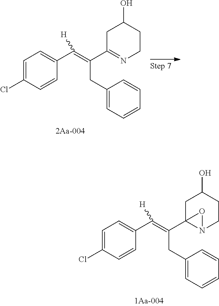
C(C12N(CCC(O)C1)O2)(=C(C1=CC=C(Cl)C=C1)[H])CC1=CC=CC=C1.C(C1=NCCC(O)C1)(=C(C1=CC=C(Cl)C=C1)[H])CC1=CC=CC=C1
